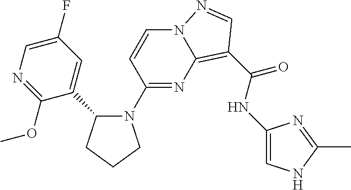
C1=CC(N2C(C3=CC(F)=CN=C3OC)CCC2)=NC2=C(C(NC3=CNC(C)=N3)=O)C=NN12
